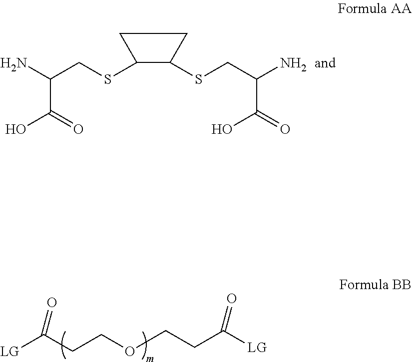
[LG]C(CCOCCC([LG])=O)=O.NC(C(O)=O)CSC1C(SCC(N)C(O)=O)CC1
